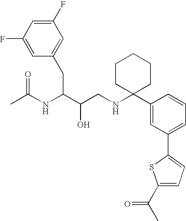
C1(F)=CC(CC(C(CNC2(C3=CC(C4=CC=C(C(C)=O)S4)=CC=C3)CCCCC2)O)NC(C)=O)=CC(F)=C1
